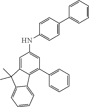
C1=C2C(=C(C3=CC=CC=C3)C=C1NC1=CC=C(C3=CC=CC=C3)C=C1)C1=CC=CC=C1C2(C)C
